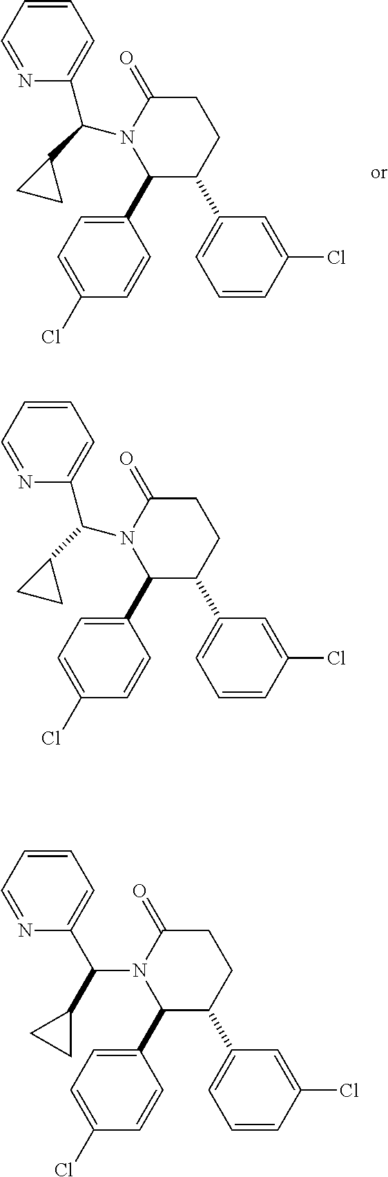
C1(C2=CC=C(Cl)C=C2)C(C2=CC=CC(Cl)=C2)CCC(=O)N1C(C1=CC=CC=N1)C1CC1.C1(C2=CC=C(Cl)C=C2)C(C2=CC=CC(Cl)=C2)CCC(=O)N1C(C1CC1)C1=CC=CC=N1.C1(C2=CC=C(Cl)C=C2)C(C2=CC=CC(Cl)=C2)CCC(=O)N1C(C1=CC=CC=N1)C1CC1
